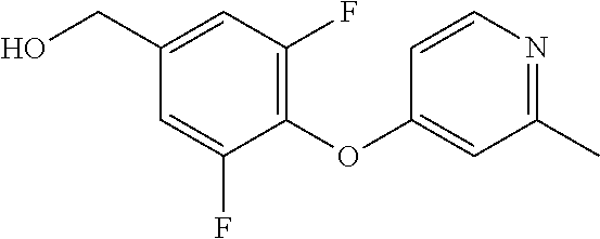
C1(F)=CC(CO)=CC(F)=C1OC1=CC(C)=NC=C1
